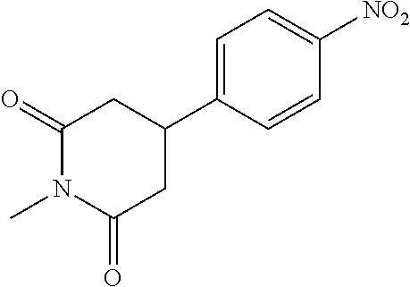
C1(=O)N(C)C(=O)CC(C2=CC=C([NO2])C=C2)C1
